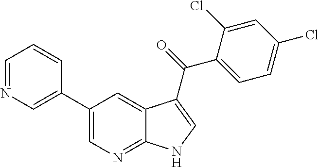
C1(C2=CN=CC=C2)=CN=C2C(=C1)C(C(=O)C1=CC=C(Cl)C=C1Cl)=CN2
